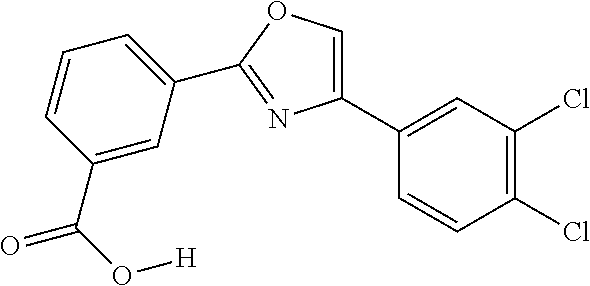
C1(C2=CC(Cl)=C(Cl)C=C2)=COC(C2=CC=CC(C(O[H])=O)=C2)=N1
